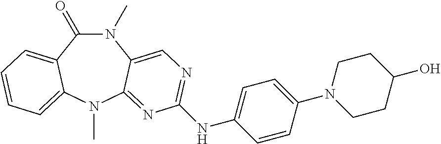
N1(C)C(=O)C2=CC=CC=C2N(C)C2=NC(NC3=CC=C(N4CCC(O)CC4)C=C3)=NC=C12
